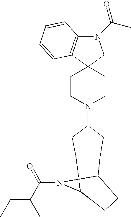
C1CN(C2CCC3N(C(C(CC)C)=O)C(CC2)CC3)CCC12CN(C(C)=O)C1=C2C=CC=C1
